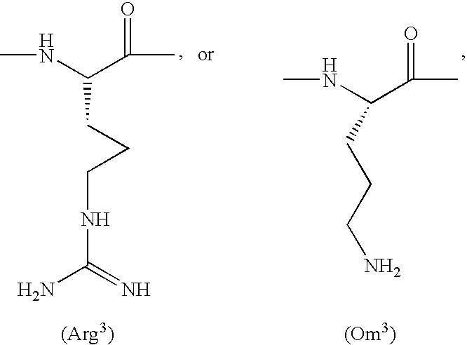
N(C(C(C)=O)CCCN)C.N(C(C(C)=O)CCCNC(N)=N)C
